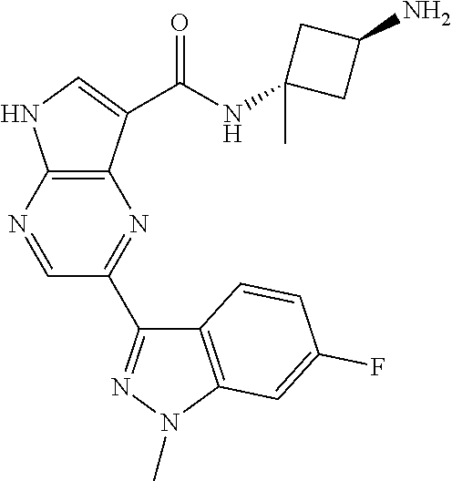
C12=C(N=CC(C3=NN(C)C4=C3C=CC(F)=C4)=N1)NC=C2C(NC1(C)CC(N)C1)=O
